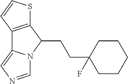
C12=C(C(CCC3(F)CCCCC3)N3C1=CN=C3)SC=C2
